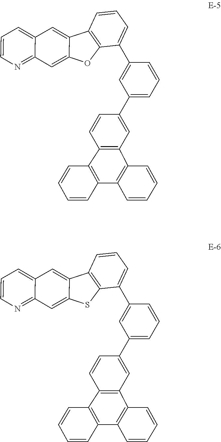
C1=CN=C2C(=C1)C=C1C(=C2)OC2=C1C=CC=C2C1=CC(C2=CC3=C(C4=C(C5=C3C=CC=C5)C=CC=C4)C=C2)=CC=C1.C1=CN=C2C(=C1)C=C1C(=C2)SC2=C1C=CC=C2C1=CC(C2=CC3=C(C4=C(C5=C3C=CC=C5)C=CC=C4)C=C2)=CC=C1
